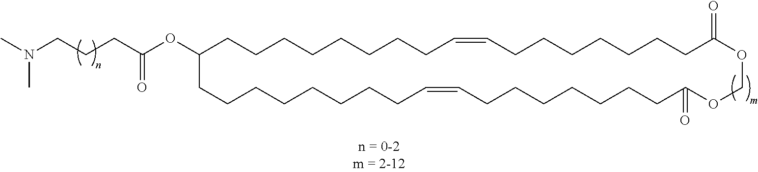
CN(CCCC(OC1CCCCCCCCC=CCCCCCCCC(=O)OCOC(=O)CCCCCCCC=CCCCCCCCC1)=O)C
